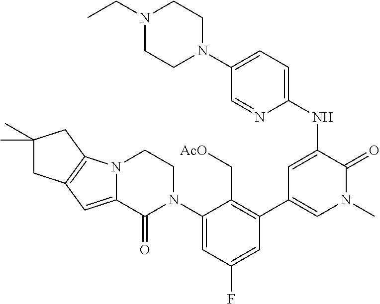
N12C(=CC3=C1CC(C)(C)C3)C(=O)N(C1=CC(F)=CC(C3=CN(C)C(=O)C(NC4=CC=C(N5CCN(CC)CC5)C=N4)=C3)=C1C[AcO])CC2
